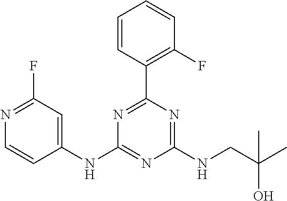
C1(NC2=NC(NCC(C)(O)C)=NC(C3=C(F)C=CC=C3)=N2)=CC(F)=NC=C1
